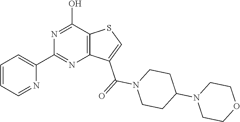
C1(C2=CC=CC=N2)=NC2=C(C(O)=N1)SC=C2C(=O)N1CCC(N2CCOCC2)CC1
